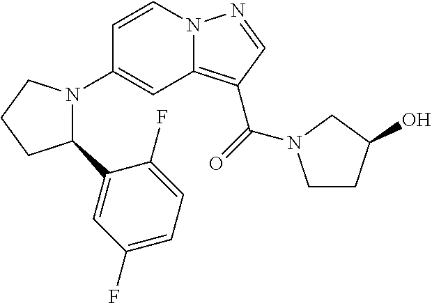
C1(N2C(C3=CC(F)=CC=C3F)CCC2)=CC2=C(C(=O)N3CCC(O)C3)C=NN2C=C1
